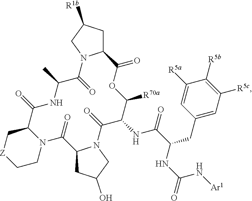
C12CC([R1b])CN1C(=O)C(C)NC(=O)C1C[Z]CCN1C(=O)C1CC(O)CN1C(=O)C(NC(C(CC1=CC([R5c])=C([R5b])C([R5a])=C1)NC(=O)N[Ar1])=O)C([R70a])OC2=O
